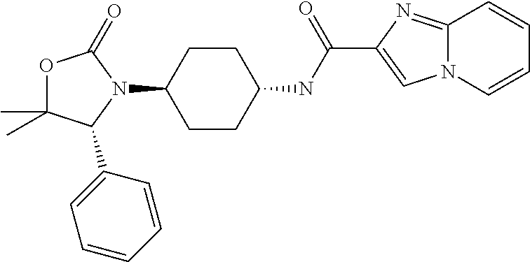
C1CC(NC(C2=CN3C(=N2)C=CC=C3)=O)CCC1N1C(=O)OC(C)(C)C1C1=CC=CC=C1
